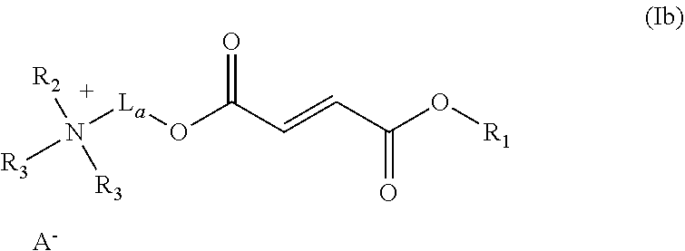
[La](OC(C=CC(O[R1])=O)=O)N([R2])([R3])[R3].[A-]
